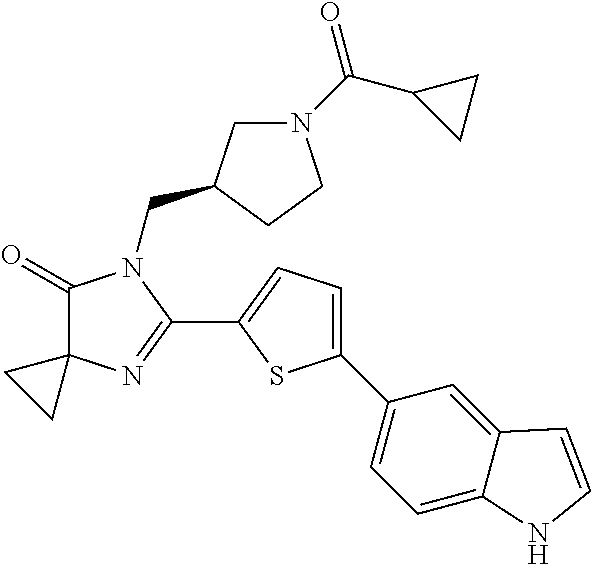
C1(=O)C2(N=C(C3=CC=C(C4=CC=C5C(=C4)C=CN5)S3)N1CC1CN(C(C3CC3)=O)CC1)CC2
